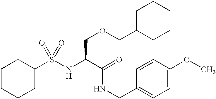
N(C(C(NCC1=CC=C(OC)C=C1)=O)COCC1CCCCC1)S(C1CCCCC1)(=O)=O
